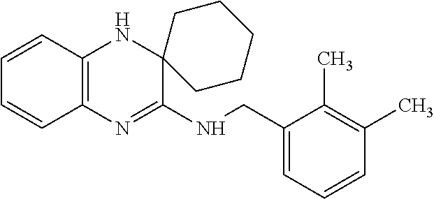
C1=CC2=C(C=C1)N=C(NCC1=CC=CC(C)=C1C)C1(N2)CCCCC1
